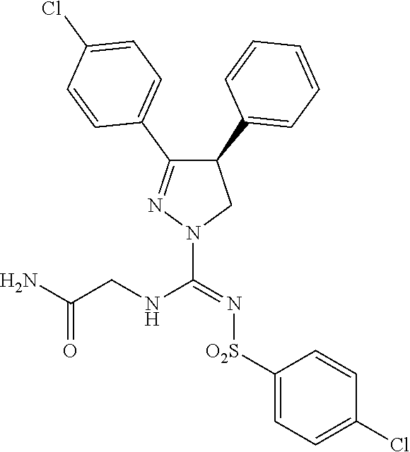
C1=CC(C2C(C3=CC=C(Cl)C=C3)=NN(C(NCC(N)=O)=N[O2S]C3=CC=C(Cl)C=C3)C2)=CC=C1
